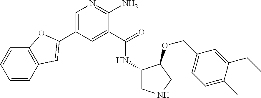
C1=C(C2=CC3=C(C=CC=C3)O2)C=C(C(=O)NC2CNCC2OCC2=CC=C(C)C(CC)=C2)C(N)=N1
